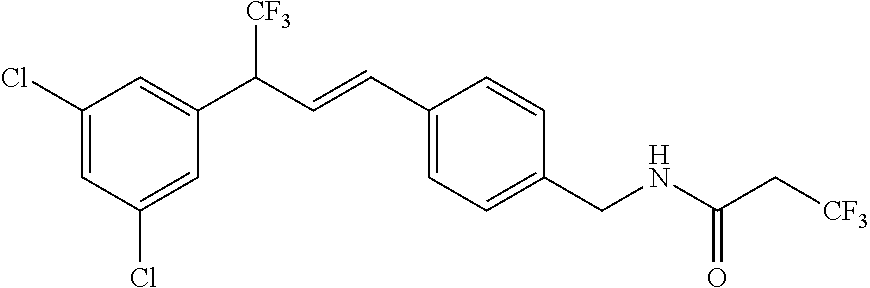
C1(Cl)=CC(C(C=CC2=CC=C(CNC(C[CF3])=O)C=C2)[CF3])=CC(Cl)=C1
